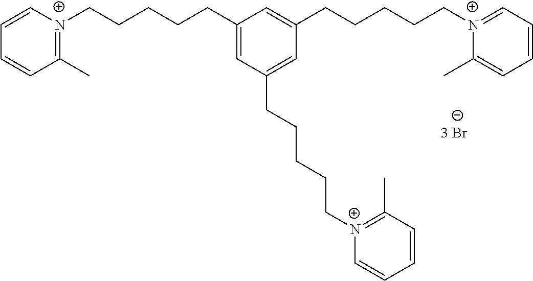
C1(CCCCC[N+]2=C(C)C=CC=C2)=CC(CCCCC[N+]2=C(C)C=CC=C2)=CC(CCCCC[N+]2=CC=CC=C2C)=C1
